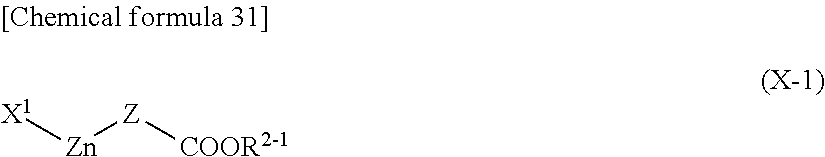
[X1][Zn][Z][COOR2-1]
